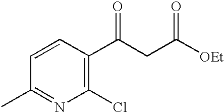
C1(Cl)=C(C(CC([OEt])=O)=O)C=CC(C)=N1
